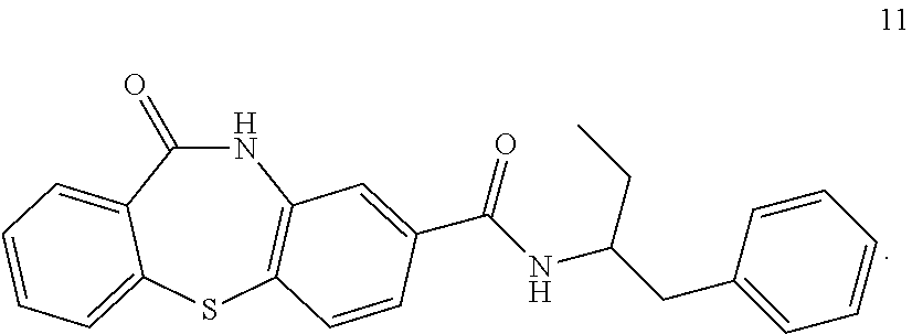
N1C(=O)C2=CC=CC=C2SC2=C1C=C(C(=O)NC(CC)CC1=CC=CC=C1)C=C2
